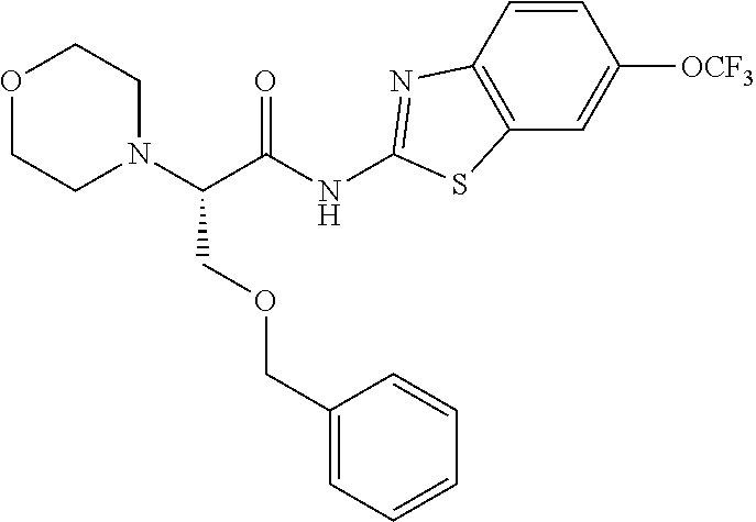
O1CCN(C(COCC2=CC=CC=C2)C(=O)NC2=NC3=C(C=C([OCF3])C=C3)S2)CC1
